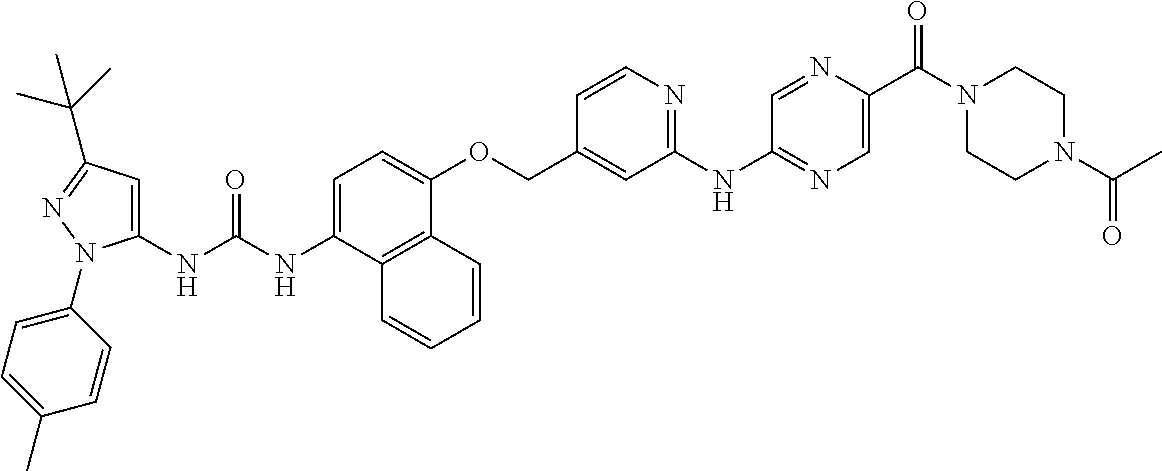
N(C(NC1=CC(C(C)(C)C)=NN1C1=CC=C(C)C=C1)=O)C1=CC=C(OCC2=CC(NC3=NC=C(C(N4CCN(C(C)=O)CC4)=O)N=C3)=NC=C2)C2=C1C=CC=C2
